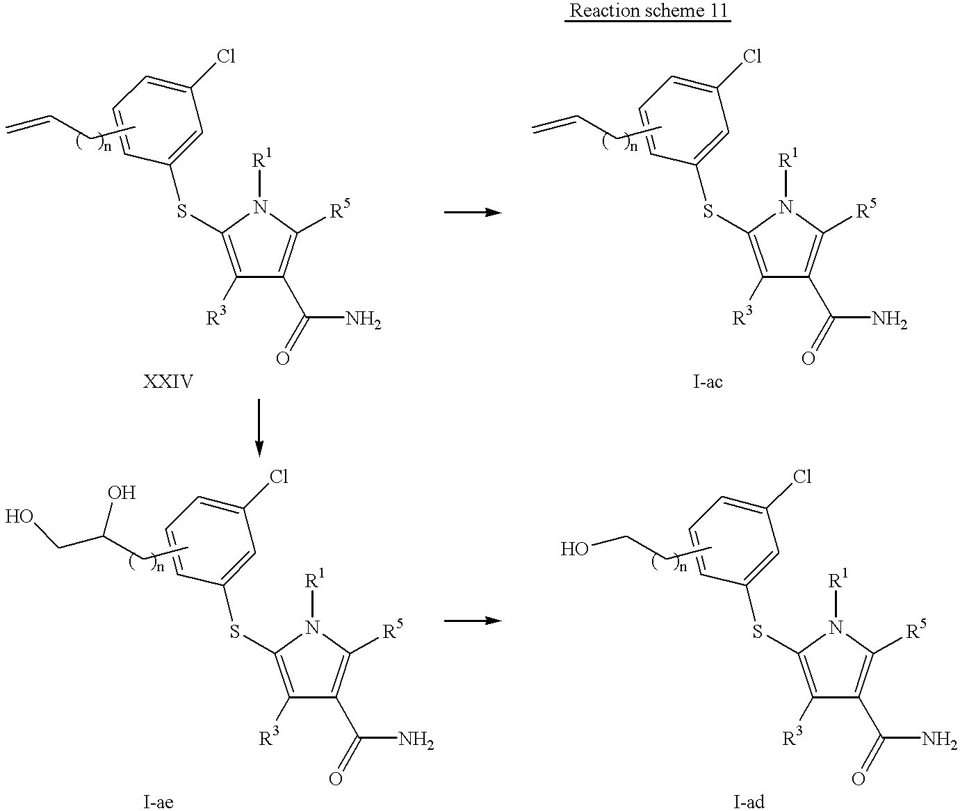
C1([R3])=C(SC2=CC(Cl)=CC=C2)N([R1])C([R5])=C1C(N)=O.CCC=C.C1([R3])=C(SC2=CC(Cl)=CC=C2)N([R1])C([R5])=C1C(N)=O.CCC=C.C1([R3])=C(SC2=CC(Cl)=CC=C2)N([R1])C([R5])=C1C(N)=O.CCC(CO)O.[Reaction scheme 11].C1([R3])=C(SC2=CC(Cl)=CC=C2)N([R1])C([R5])=C1C(N)=O.CCCO
